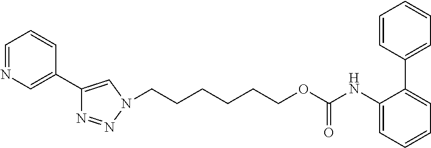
C1=NC=C(C2=CN(CCCCCCOC(NC3=CC=CC=C3C3=CC=CC=C3)=O)N=N2)C=C1
